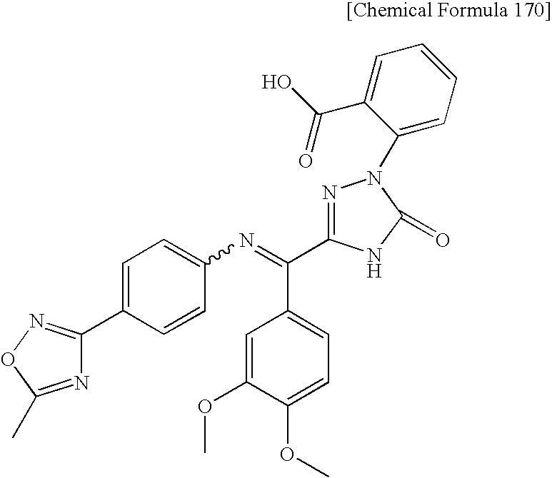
C1=C(C2=NOC(C)=N2)C=CC(N=C(C2=CC=C(OC)C(OC)=C2)C2=NN(C3=CC=CC=C3C(O)=O)C(=O)N2)=C1
